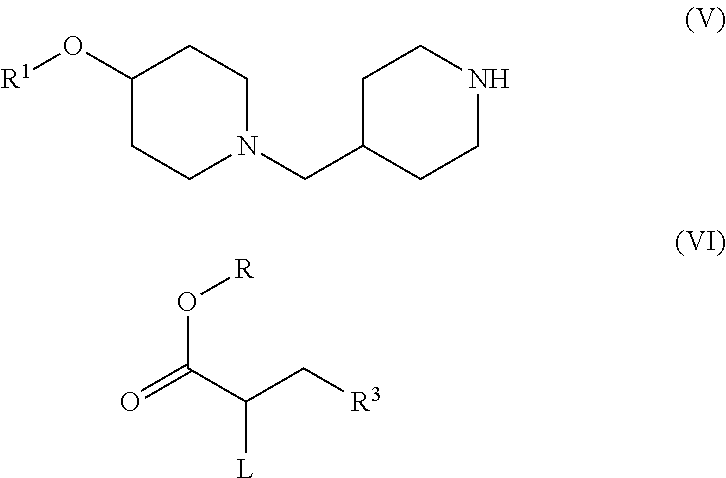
[R1]OC1CCN(CC2CCNCC2)CC1.O=C(C(C[R3])[L])O[R]
